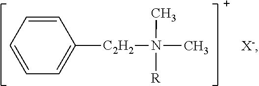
C1=CC=CC=C1[C2H2]N(C)(C)[R].[X-]
